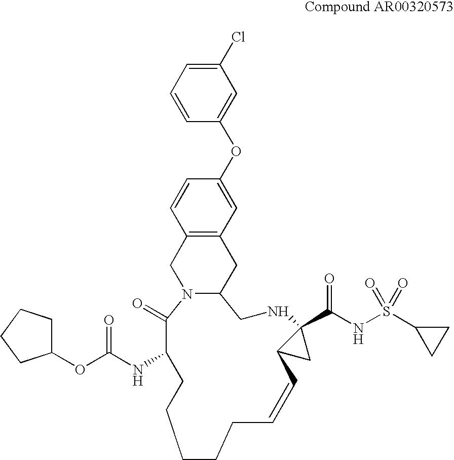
N(S(C1CC1)(=O)=O)C(=O)C12NCC3N(C(=O)C(NC(OC4CCCC4)=O)CCCCCC=CC1C2)CC1=C(C3)C=C(OC2=CC(Cl)=CC=C2)C=C1
